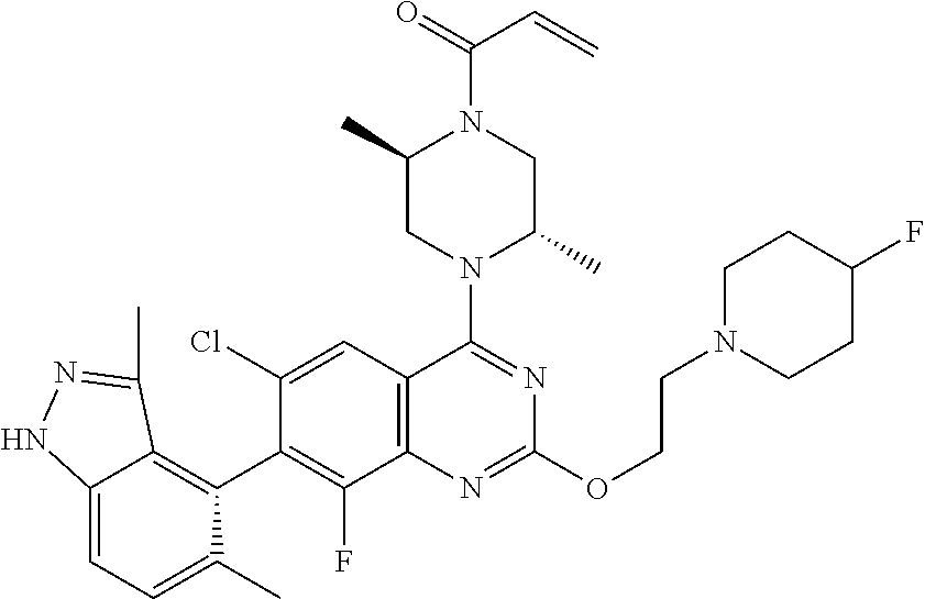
C12=CC=C(C)C(C3=C(F)C4=C(C=C3Cl)C(N3C(C)CN(C(=O)C=C)C(C)C3)=NC(OCCN3CCC(F)CC3)=N4)=C1C(C)=NN2
